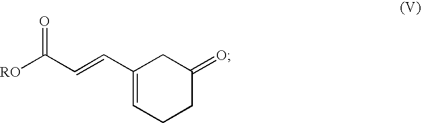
C1(C=CC([RO])=O)=CCCC(=O)C1
